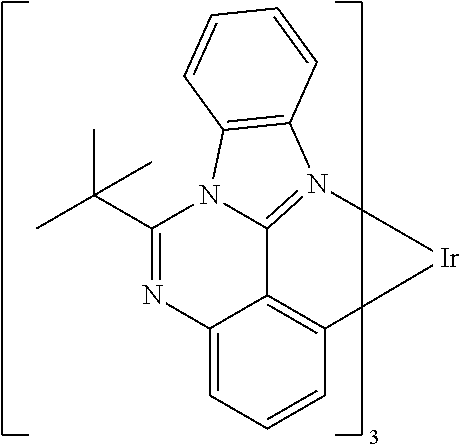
C12=CC=CC3=C1C1=N(C4=C(N1C(C(C)(C)C)=N2)C=CC=C4)[Ir]3
